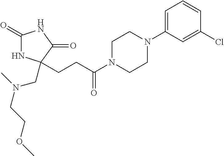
C1(=O)NC(CCC(N2CCN(C3=CC=CC(Cl)=C3)CC2)=O)(CN(CCOC)C)C(=O)N1
